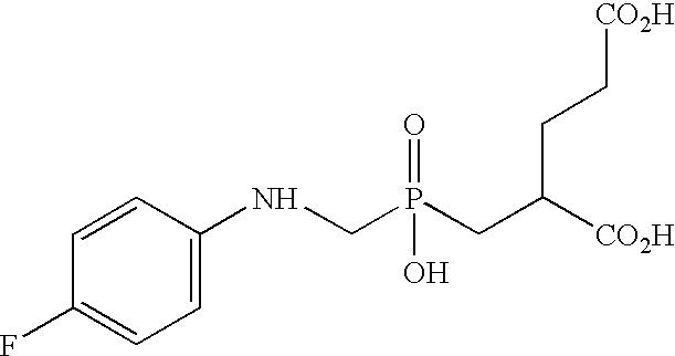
P(=O)(O)(CC([CO2H])CC[CO2H])CNC1=CC=C(F)C=C1
